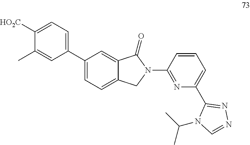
C1([HO2C])=CC=C(C2=CC=C3C(=C2)C(=O)N(C2=NC(C4=NN=CN4C(C)C)=CC=C2)C3)C=C1C
